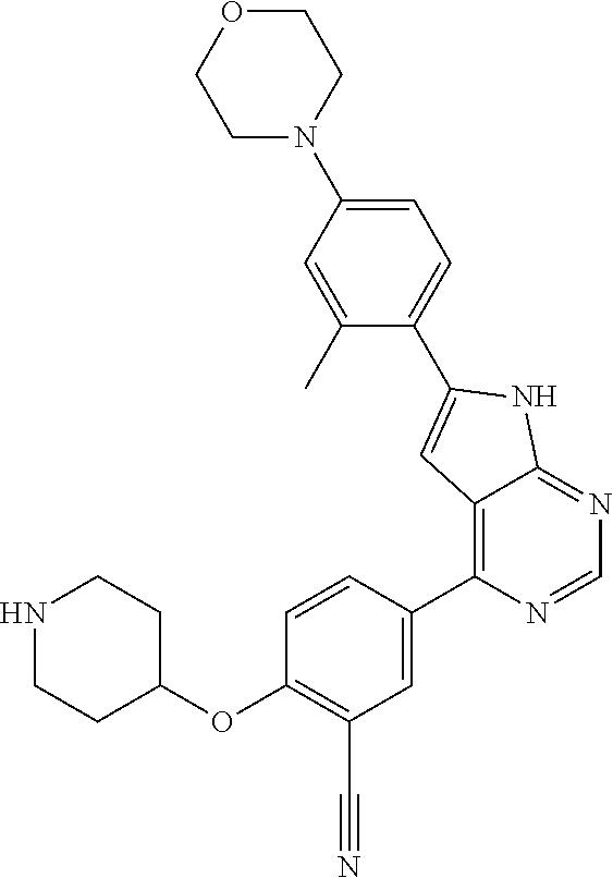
N1CCC(OC2=C(C#N)C=C(C3=C4C(=NC=N3)NC(C3=CC=C(N5CCOCC5)C=C3C)=C4)C=C2)CC1
